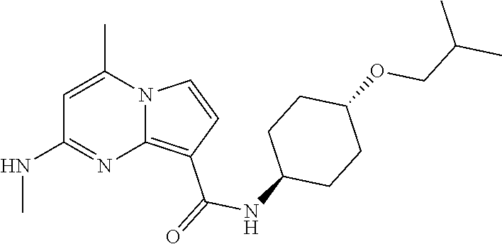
C1=C(C)N2C(=C(C(=O)NC3CCC(OCC(C)C)CC3)C=C2)N=C1NC
